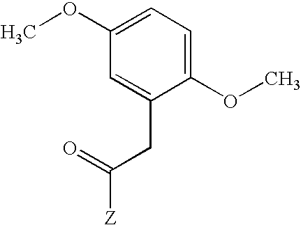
COC1=CC=C(OC)C(CC([Z])=O)=C1
